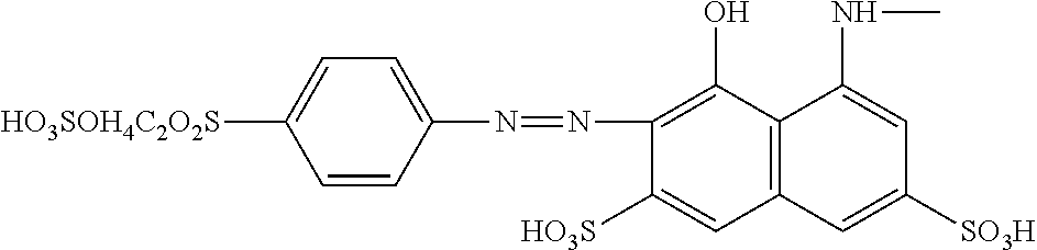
C1=CC(N=NC2=C(O)C3=C(C=C2[HO3S])C=C([SO3H])C=C3NC)=CC=C1[HO3SOH4C2O2S]
